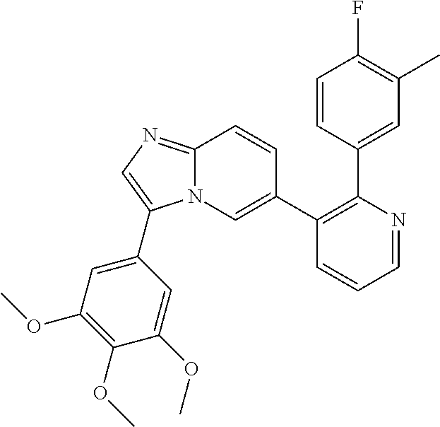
C1(C2=CN3C(=NC=C3C3=CC(OC)=C(OC)C(OC)=C3)C=C2)=C(C2=CC(C)=C(F)C=C2)N=CC=C1
